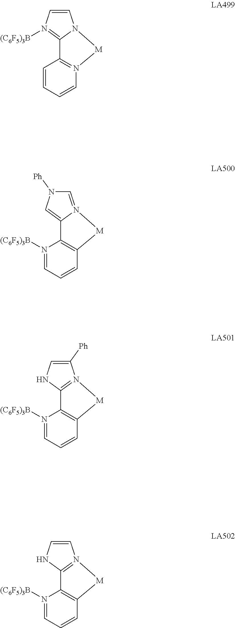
C1=CN([(C6F5)3B])=C2N1[M]N1=C2C=CC=C1.C1=N2C(=CN1[Ph])C1=C(C=CC=N1[(C6F5)3B])[M]2.C1([Ph])=CNC2=N1[M]C1=C2N([(C6F5)3B])=CC=C1.C1=CNC2=N1[M]C1=C2N([(C6F5)3B])=CC=C1
